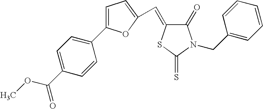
C1=C(C2=CC=C(C(OC)=O)C=C2)OC(C=C2C(=O)N(CC3=CC=CC=C3)C(=S)S2)=C1
